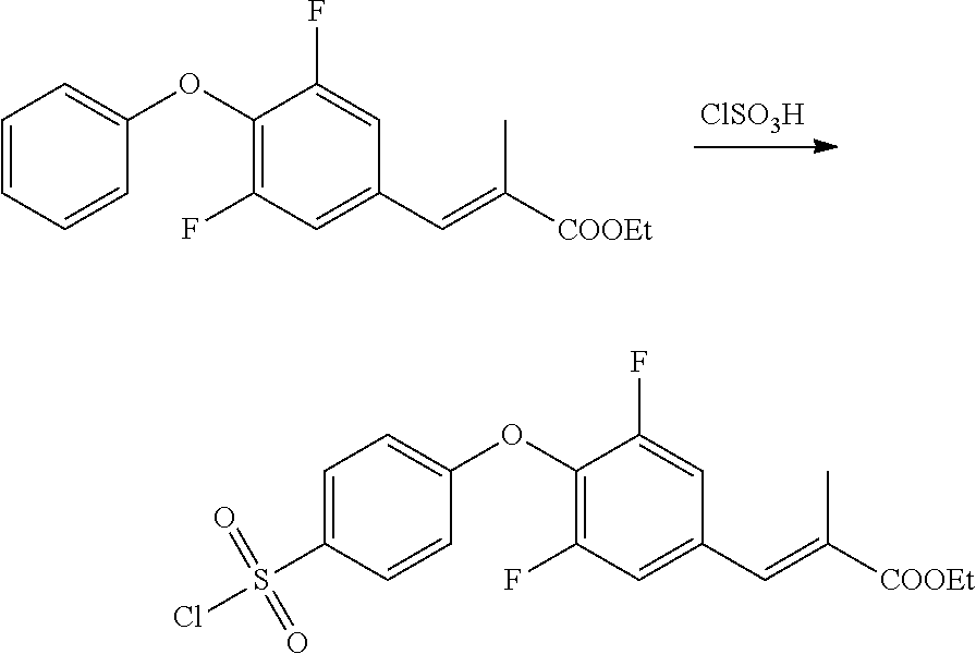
C1(OC2=CC=CC=C2)=C(F)C=C(C=C([COOEt])C)C=C1F.[ClSO3H].C1(OC2=CC=C(S(Cl)(=O)=O)C=C2)=C(F)C=C(C=C([COOEt])C)C=C1F
